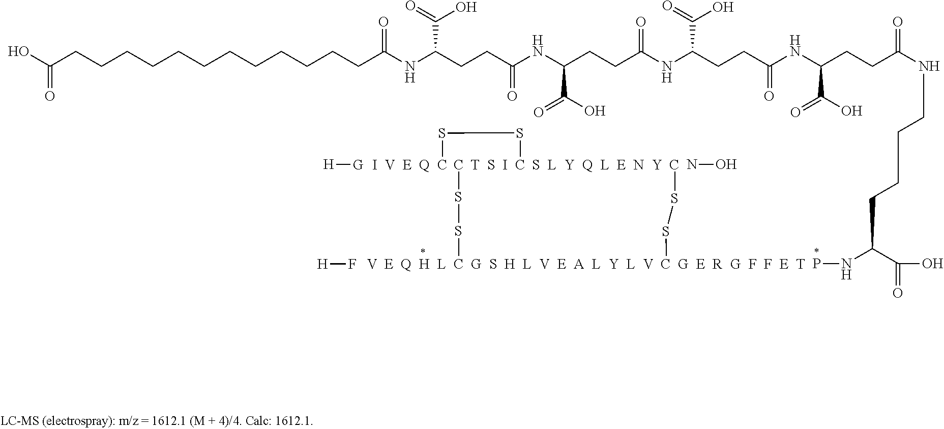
[H]F.[H][G].NO.[V  E  Q  H  L  C  G  S  H  L  V  E  A  L  Y  L  V  C  G  E  R  G  F  F  E  T](SSC)SS[T  S  I  C  S  L  Y  Q  L  E  N  Y  C]SS[I  V  E  Q  C].C(CCCCCCCCCCC(NC(CCC(NC(CCC(NC(CCC(=O)NC(CCC(NCCCCC(NP)C(=O)O)=O)C(O)=O)C(=O)O)=O)C(O)=O)=O)C(=O)O)=O)CC(O)=O
